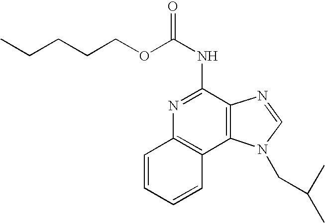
N(C(OCCCCC)=O)C1=NC2=C(C3=C1N=CN3CC(C)C)C=CC=C2
